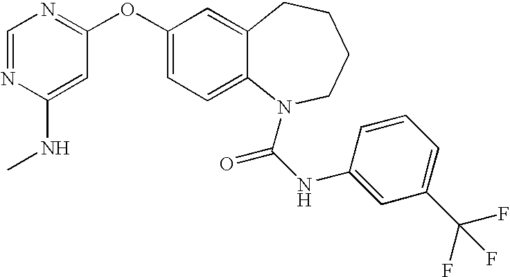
C1=NC(NC)=CC(OC2=CC=C3C(=C2)CCCCN3C(=O)NC2=CC(C(F)(F)F)=CC=C2)=N1
